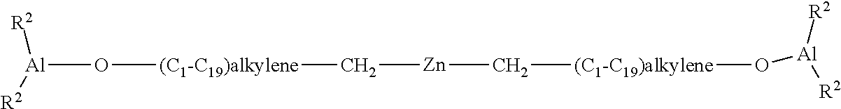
[Al](O[(C1-C19)alkylene]C[Zn]C[(C1-C19)alkylene]O[Al]([R2])[R2])([R2])[R2]
